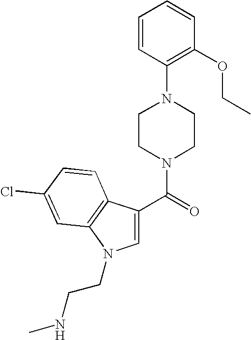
C(=O)(N1CCN(C2=C(OCC)C=CC=C2)CC1)C1=CN(CCNC)C2=C1C=CC(Cl)=C2
